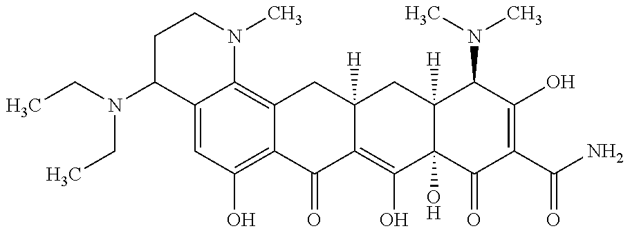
C(N(C1C2=CC(O)=C3C(=C2N(C)CC1)CC1([H])C(=C(O)C2(O)C([H])(C1)C(N(C)C)C(O)=C(C(N)=O)C2=O)C3=O)CC)C
